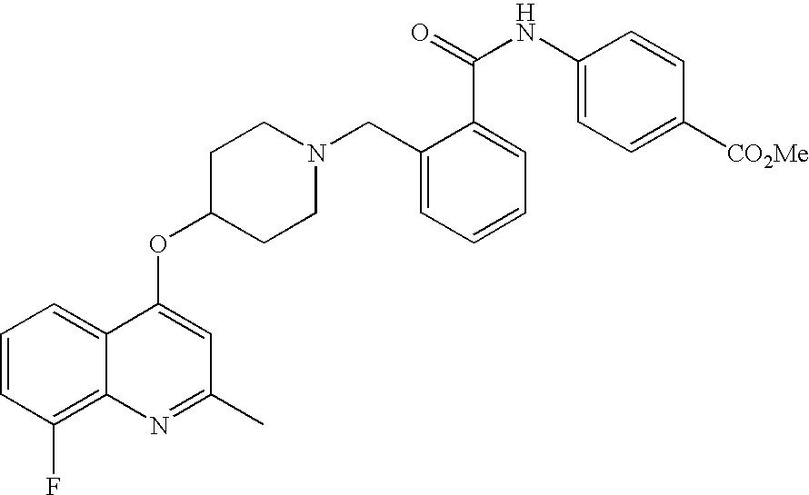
C1=CC(F)=C2C(=C1)C(OC1CCN(CC3=CC=CC=C3C(=O)NC3=CC=C([CO2Me])C=C3)CC1)=CC(C)=N2
